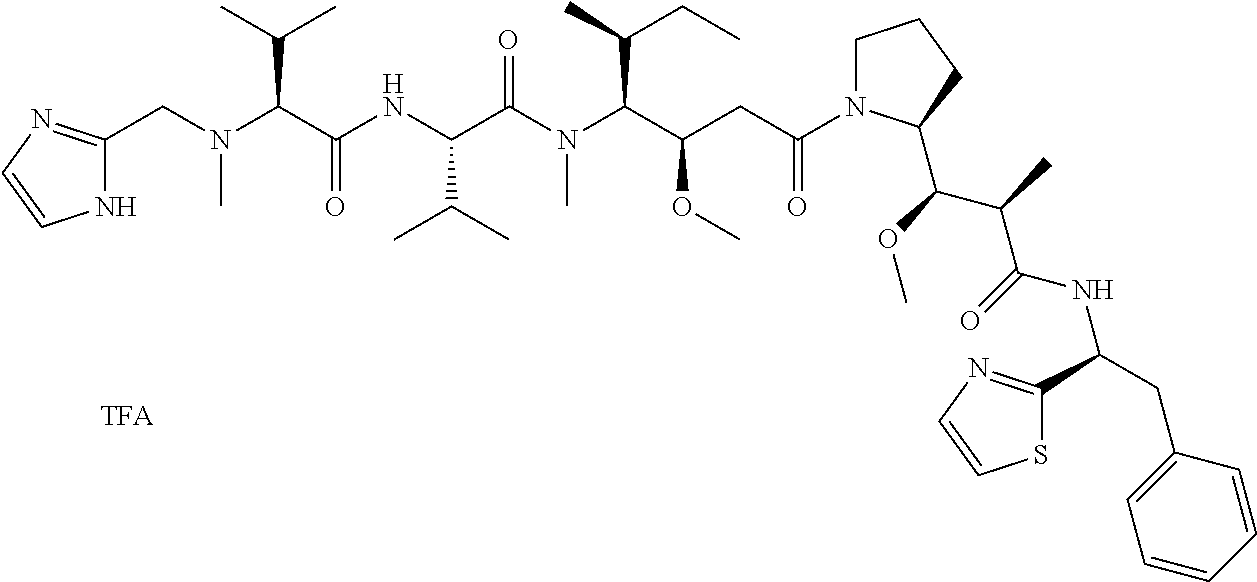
C(N(C(C(NC(C(N(C(C(CC(=O)N1CCCC1C(C(C)C(=O)NC(C1=NC=CS1)CC1=CC=CC=C1)OC)OC)C(C)CC)C)=O)C(C)C)=O)C(C)C)C)C1=NC=CN1
